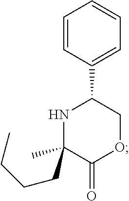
N1C(CCCC)(C)C(=O)OCC1C1=CC=CC=C1
